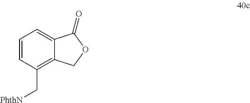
C1=CC(C[PhthN])=C2C(=C1)C(=O)OC2
